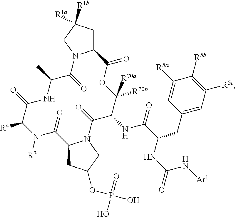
C12CC([R1a])([R1b])CN1C(=O)C(C)NC(=O)C([R4])N([R3])C(=O)C1CC(OP(O)(=O)O)CN1C(=O)C(NC(C(NC(=O)N[Ar1])CC1=CC([R5c])=C([R5b])C([R5a])=C1)=O)C([R70b])([R70a])OC2=O
